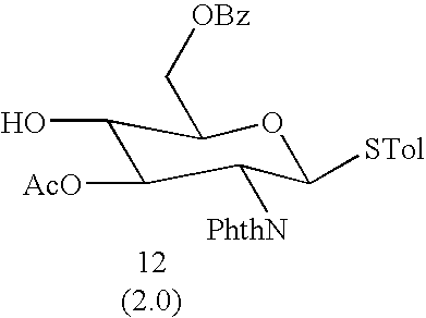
C1(O)C([AcO])C([PhthN])C([STol])OC1C[OBz]
